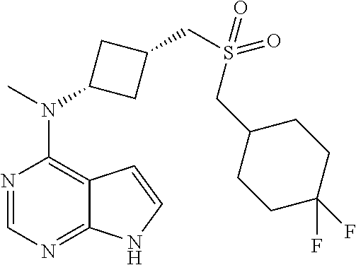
N1=CN=C2C(=C1N(C)C1CC(CS(=O)(=O)CC3CCC(F)(F)CC3)C1)C=CN2
